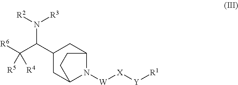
[R6]C(C(C1CC2N([W][X][Y][R1])C(C1)CC2)N([R2])[R3])([R4])[R5]
